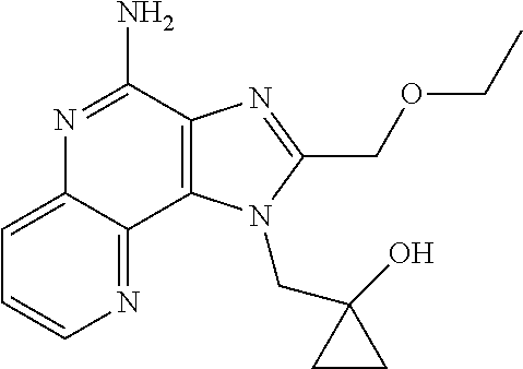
C12=C(C(N)=NC3=CC=CN=C13)N=C(COCC)N2CC1(O)CC1
